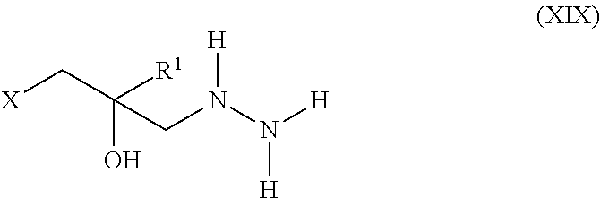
[X]CC(O)([R1])CN(N([H])[H])[H]
